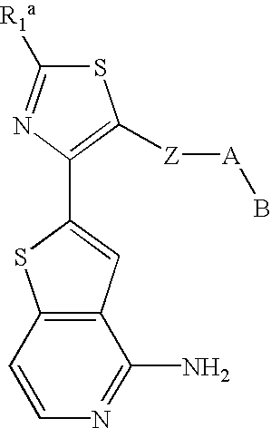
S1C([R1a])=NC(C2=CC3=C(S2)C=CN=C3N)=C1[Z][A]B
